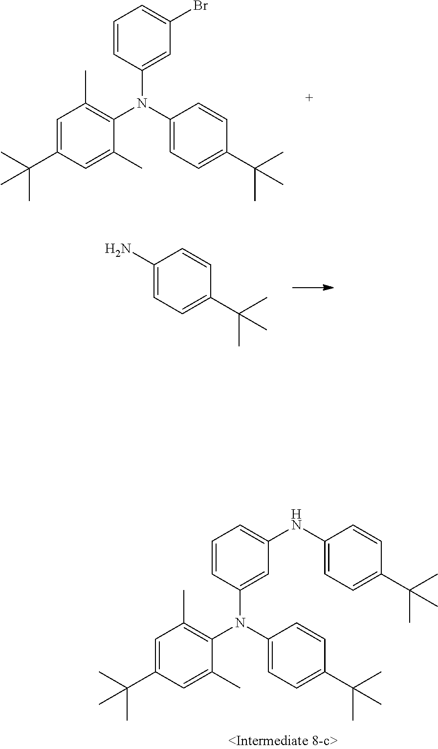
C1=C(C(C)(C)C)C=CC(N(C2=C(C)C=C(C(C)(C)C)C=C2C)C2=CC(Br)=CC=C2)=C1.C1=C(C(C)(C)C)C=CC(N)=C1.C1=C(C(C)(C)C)C=CC(N(C2=C(C)C=C(C(C)(C)C)C=C2C)C2=CC(NC3=CC=C(C(C)(C)C)C=C3)=CC=C2)=C1
